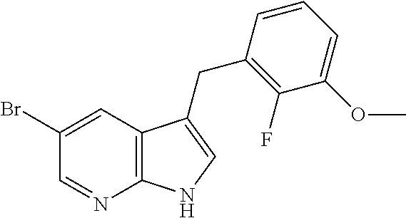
BrC1=CC2=C(N=C1)NC=C2CC1=C(F)C(OC)=CC=C1
